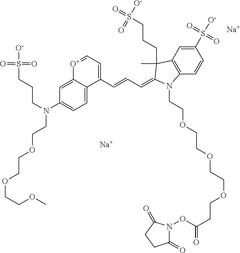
[Na].[Na].C(N(C1=CC=C2C(=C1)[O+]=CC=C2C=CC=C1C(CCCS([O-])(=O)=O)(C)C2=C(C=CC(S(=O)(=O)[O-])=C2)N1CCOCCOCCOCCC(=O)ON1C(=O)CCC1=O)CCOCCOCCOC)CCS(=O)(=O)[O-]
